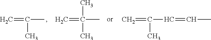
C=C(C)C.C=C(C)(C)C.C=C(C=CC)C
